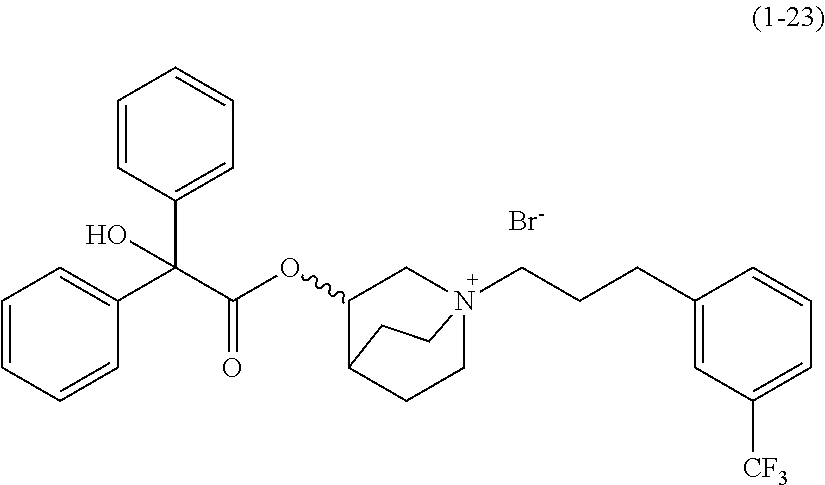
[Br-].C1=CC(C(C(OC2CN3(CCCC4=CC([CF3])=CC=C4)CCC2CC3)=O)(C2=CC=CC=C2)O)=CC=C1
